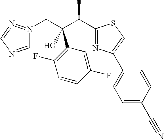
C1=NC=N=N1CC(C(C1=NC(C2=CC=C(C#N)C=C2)=CS1)C)(C1=C(F)C=CC(F)=C1)O
